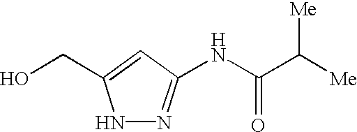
N1N=C(NC(C([Me])[Me])=O)C=C1CO
